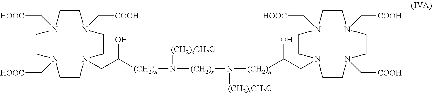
C1CN(C[COOH])CCN(CC(O)[(CH2)n]N([(CH2)r]N([(CH2)n]C(O)CN2CCN(C[COOH])CCN(C[COOH])CCN(C[HOOC])CC2)[(CH2)sCH2G])[(CH2)sCH2G])CCN(C[HOOC])CCN1C[HOOC]
